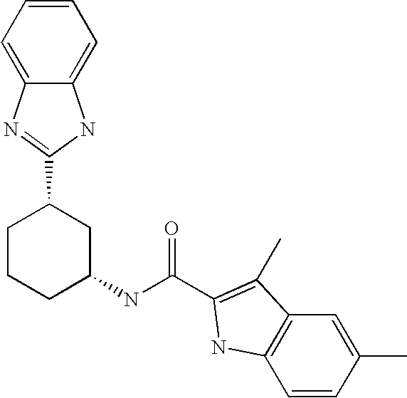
C1=CC(C)=CC2=C1NC(C(NC1CC(C3=NC4=CC=CC=C4N3)CCC1)=O)=C2C
